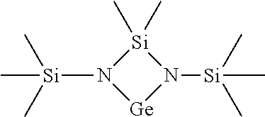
[Si]1(C)(C)N([Si](C)(C)C)[Ge]N1[Si](C)(C)C
